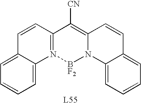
C1=C2C(=CC=C1)N1=C(C=C2)C([CN])=C2N([BF2]1)C1=CC=CC=C1C=C2
